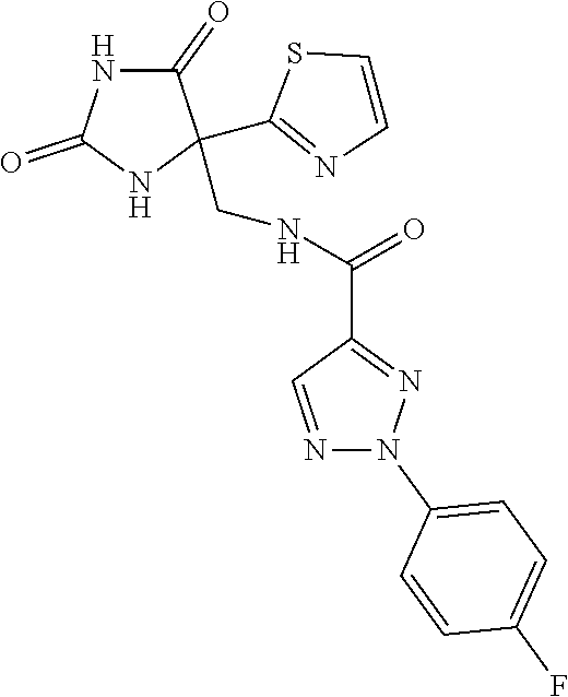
C1(=O)NC(=O)NC1(C1=NC=CS1)CNC(C1=NN(C2=CC=C(F)C=C2)N=C1)=O
